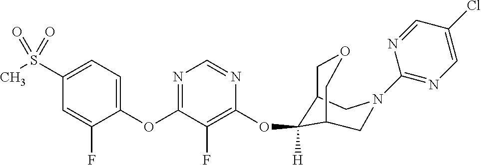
C1(OC2=NC=NC(OC3([H])C4COCC3CN(C3=NC=C(Cl)C=N3)C4)=C2F)=CC=C(S(C)(=O)=O)C=C1F
